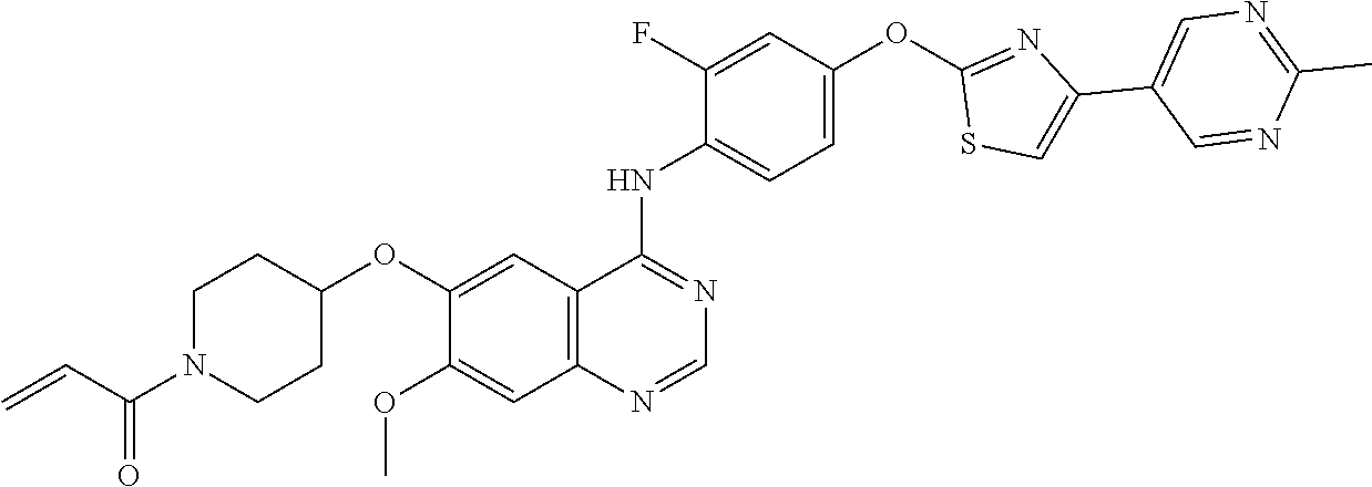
C1(F)=CC(OC2=NC(C3=CN=C(C)N=C3)=CS2)=CC=C1NC1=NC=NC2=C1C=C(OC1CCN(C(C=C)=O)CC1)C(OC)=C2
